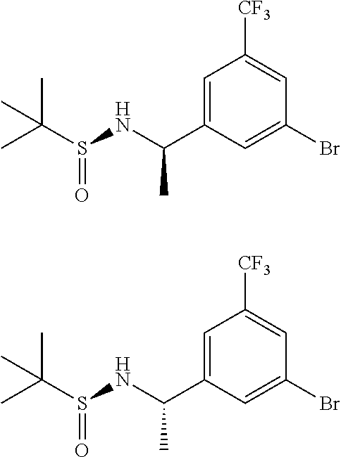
C1([CF3])=CC(Br)=CC(C(NS(=O)C(C)(C)C)C)=C1.C1([CF3])=CC(Br)=CC(C(NS(=O)C(C)(C)C)C)=C1
